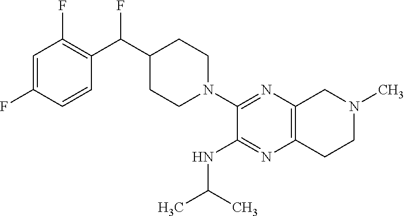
C1=C(F)C=CC(C(C2CCN(C3=NC4=C(N=C3NC(C)C)CCN(C)C4)CC2)F)=C1F
